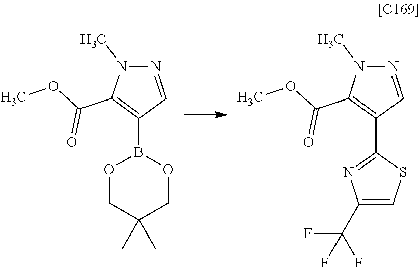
N1=CC(B2OCC(C)(C)CO2)=C(C(OC)=O)N1C.N1=CC(C2=NC(C(F)(F)F)=CS2)=C(C(OC)=O)N1C
